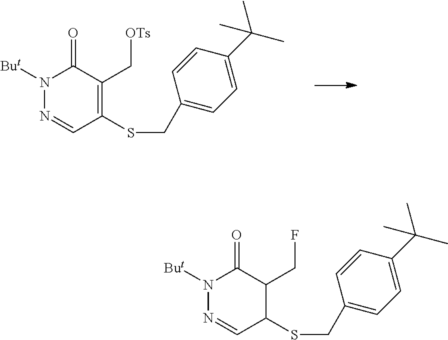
N1=CC(SCC2=CC=C(C(C)(C)C)C=C2)=C(C[OTs])C(=O)N1[But].N1=CC(SCC2=CC=C(C(C)(C)C)C=C2)C(CF)C(=O)N1[But]
